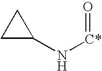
C1C(N[C*]=O)C1
